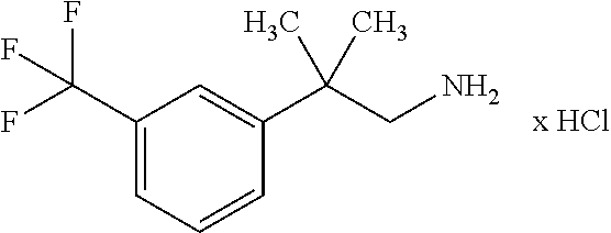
C1(C(F)(F)F)=CC=CC(C(CN)(C)C)=C1.[x HCl]
